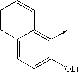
C12=CC=C([OEt])C(->C)=C1C=CC=C2
